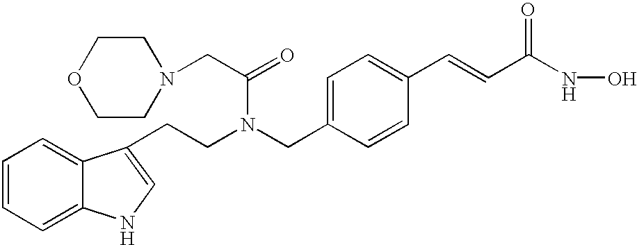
C1=CC=C2C(=C1)C(CCN(C(=O)CN1CCOCC1)CC1=CC=C(C=CC(=O)NO)C=C1)=CN2
